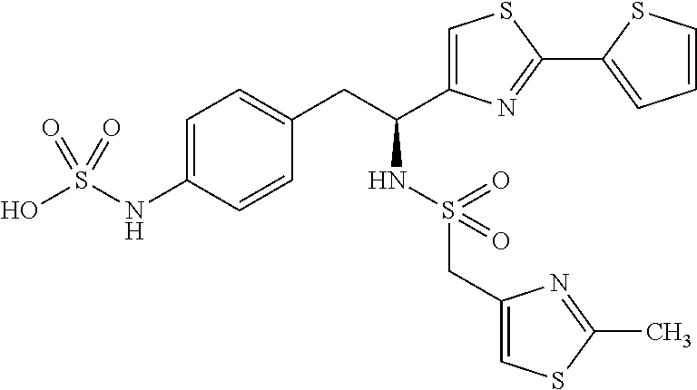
C1=C(NS(O)(=O)=O)C=CC(CC(NS(=O)(CC2=CSC(C)=N2)=O)C2=CSC(C3=CC=CS3)=N2)=C1
